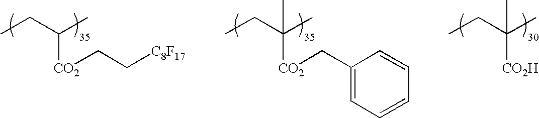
CCC([CO2]CC1=CC=CC=C1)(C)C.CCC([CO2H])(C)C.CCC([CO2]CC[C8F17])C
